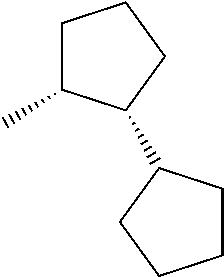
C1C(C)C(C2CCCC2)CC1
